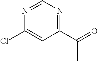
C1(C(=O)C)=NC=NC(Cl)=C1
